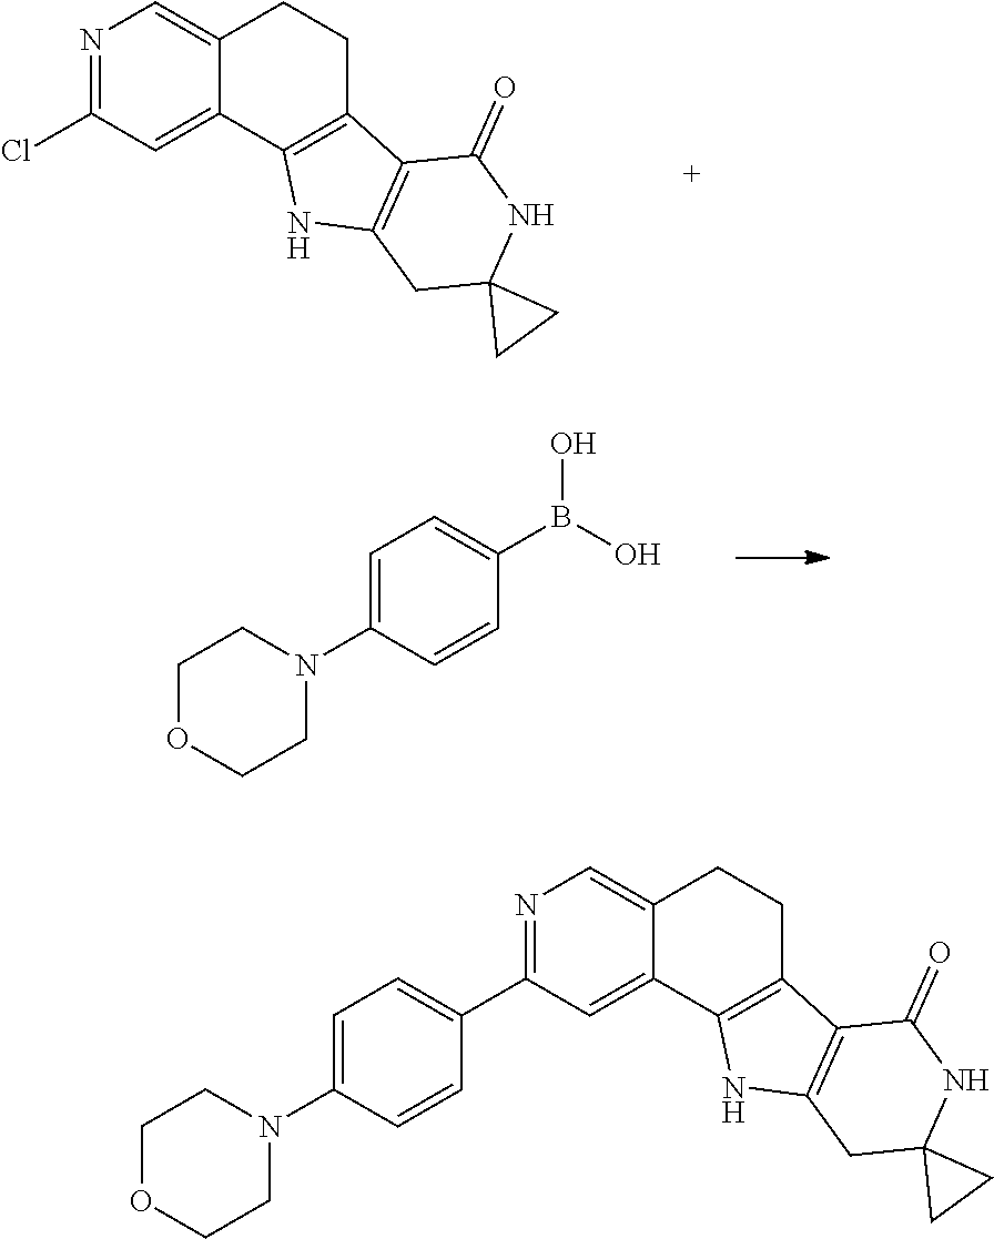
N1=C(Cl)C=C2C(=C1)CCC1=C2NC2=C1C(=O)NC1(C2)CC1.C1(N2CCOCC2)=CC=C(B(O)O)C=C1.C1(N2CCOCC2)=CC=C(C2=NC=C3C(=C2)C2=C(CC3)C3=C(N2)CC2(NC3=O)CC2)C=C1
